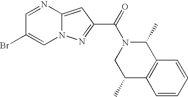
C1=NC2=CC(C(=O)N3CC(C)C4=C(C3C)C=CC=C4)=NN2C=C1Br
